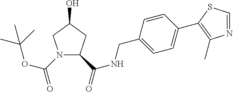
N1(C(OC(C)(C)C)=O)C(C(=O)NCC2=CC=C(C3=C(C)N=CS3)C=C2)CC(O)C1
